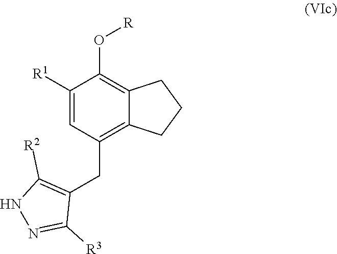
C1([R1])=CC(CC2=C([R2])NN=C2[R3])=C2C(=C1O[R])CCC2
